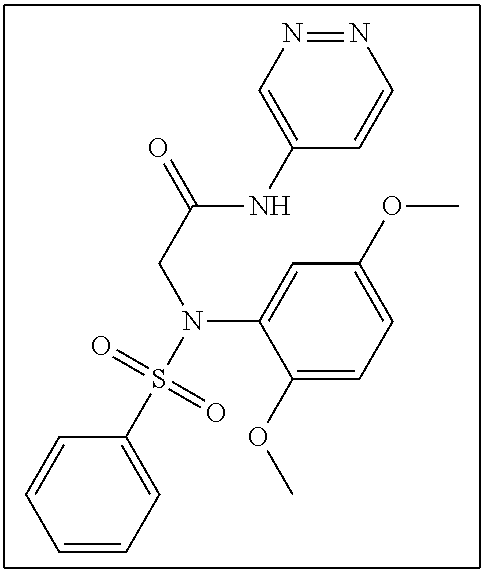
C(N(S(C1=CC=CC=C1)(=O)=O)C1=CC(OC)=CC=C1OC)C(=O)NC1=CN=NC=C1
